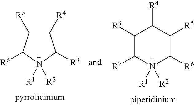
C1([R4])C([R5])C([R6])N([R1])([R2])C1[R3].C1([R3])C([R7])N([R1])([R2])C([R6])C([R5])C1[R4]
